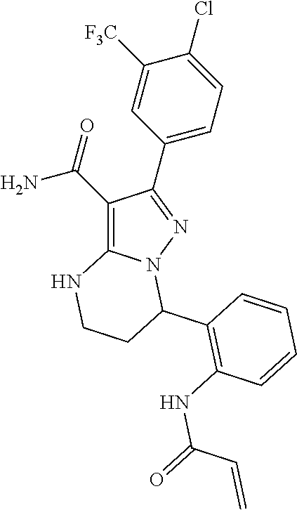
C1(C(=O)N)=C2N(N=C1C1=CC=C(Cl)C([F3C])=C1)C(C1=C(NC(=O)C=C)C=CC=C1)CCN2
